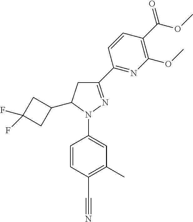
C1(C2=NC(OC)=C(C(=O)OC)C=C2)=NN(C2=CC(C)=C(C#N)C=C2)C(C2CC(F)(F)C2)C1
